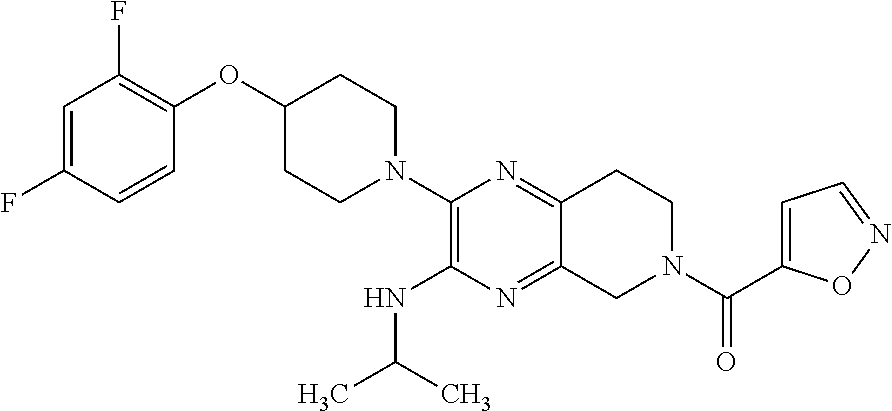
C1=C(F)C=CC(OC2CCN(C3=C(NC(C)C)N=C4C(=N3)CCN(C(C3=CC=NO3)=O)C4)CC2)=C1F
